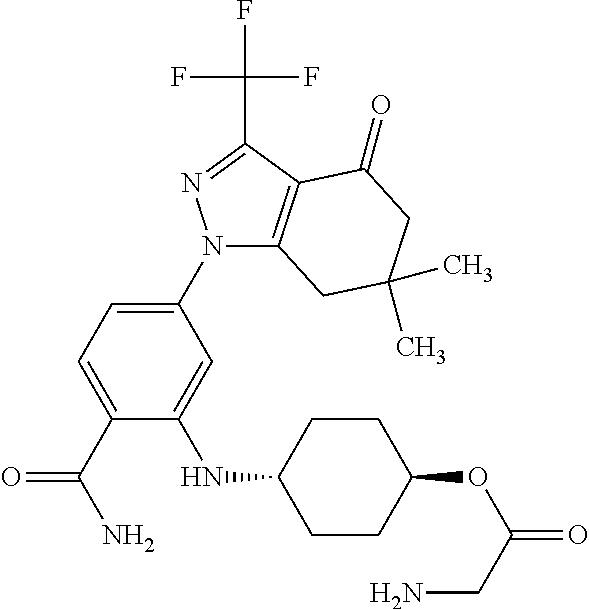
C1(N2C3=C(C(C(F)(F)F)=N2)C(=O)CC(C)(C)C3)=CC=C(C(N)=O)C(NC2CCC(OC(=O)CN)CC2)=C1
